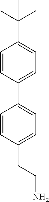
C1(C2=CC=C(CCN)C=C2)=CC=C(C(C)(C)C)C=C1
